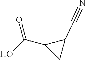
C1(C#N)C(C(O)=O)C1
